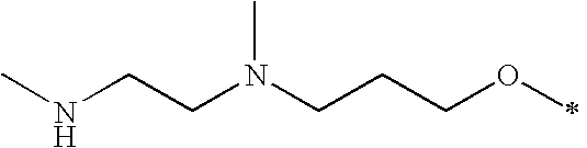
CNCCN(CCCOC)C
